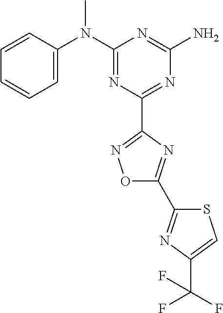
C1=CC(N(C2=NC(C3=NOC(C4=NC(C(F)(F)F)=CS4)=N3)=NC(N)=N2)C)=CC=C1
